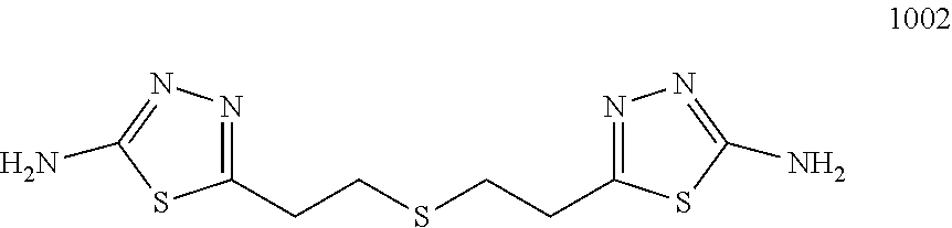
C1(CCSCCC2=NN=C(N)S2)=NN=C(N)S1
